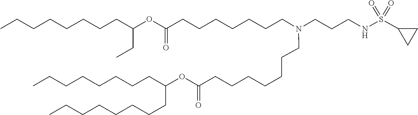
C(CCCC(CCCCCCCC)OC(=O)CCCCCCCN(CCCNS(=O)(=O)C1CC1)CCCCCCCC(OC(CC)CCCCCCCC)=O)CCCC
